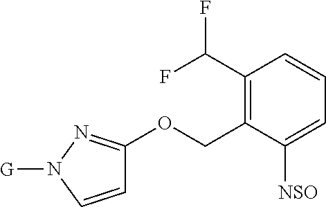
C1(C(F)F)=C(COC2=NN([G])C=C2)C([NSO])=CC=C1
